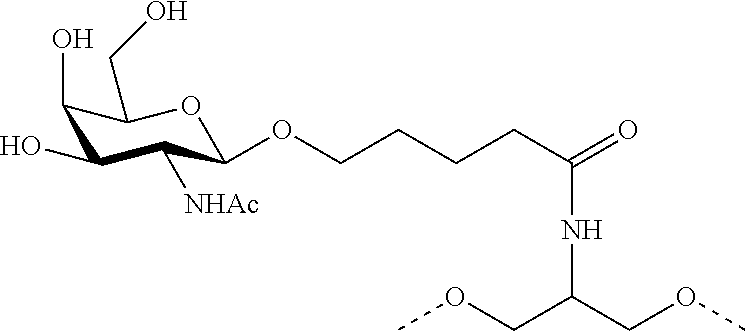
O(CCCCC(=O)NC(COC)COC)C1C([NHAc])C(O)C(O)C(CO)O1
